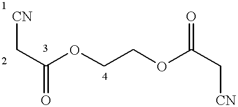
[CN]CC(=O)OCCOC(C[CN])=O
